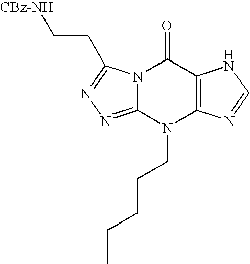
[CBz-NH]CCC1=NN=C2N1C(=O)C1=C(N2CCCCC)N=CN1
